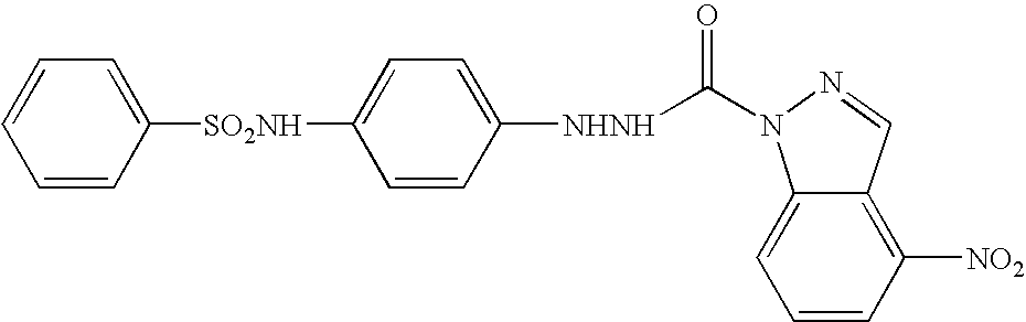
C1=CC([SO2NH]C2=CC=C([NHNH]C(=O)N3C4=CC=CC([NO2])=C4C=N3)C=C2)=CC=C1
